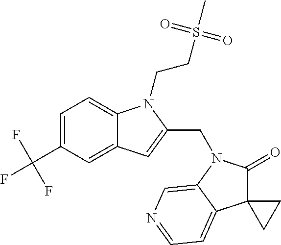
C1=C(C(F)(F)F)C=C2C(=C1)N(CCS(C)(=O)=O)C(CN1C(=O)C3(C4=CC=NC=C14)CC3)=C2
